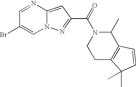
C1=NC2=CC(C(=O)N3C(C)C4=C(CC3)C(C)(C)C=C4)=NN2C=C1Br
